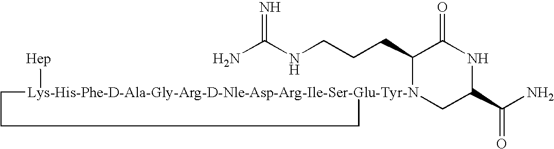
NC(NCCCC1[Lys-His-Phe-D-Ala-Gly-Arg-D-Nle-Asp-Arg-Ile-Ser-Glu-Tyr-N]2([Hep])(CC(C(N)=O)NC1=O)CCC2)=N
